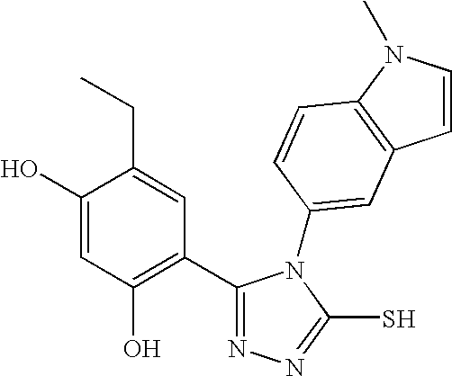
C1(O)=CC(O)=C(C2=NN=C(S)N2C2=CC3=C(N(C)C=C3)C=C2)C=C1CC
